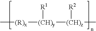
C[(R)x][(CH)y]([(CH)z](C)[R2])[R1]
